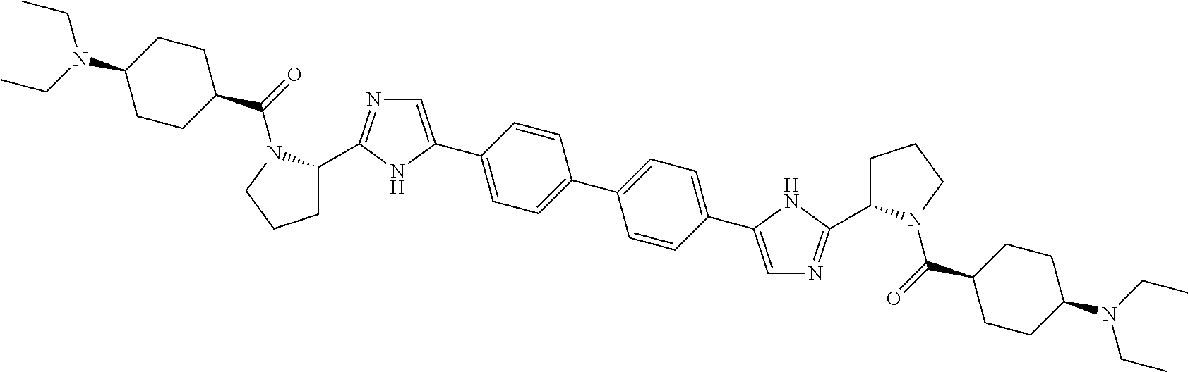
C1C(C2=NC=C(C3=CC=C(C4=CC=C(C5=CN=C(C6CCCN6C(=O)C6CCC(N(CC)CC)CC6)N5)C=C4)C=C3)N2)N(C(=O)C2CCC(N(CC)CC)CC2)CC1
